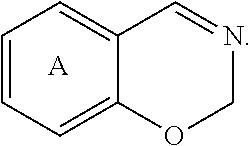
C1=CC=C2C(=C1)C=NCO2.[A]
